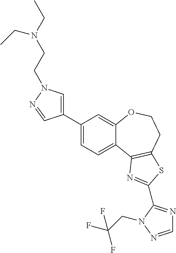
C1=C(C2=CN(CCN(CC)CC)N=C2)C=C2C(=C1)C1=C(CCO2)SC(C2=NC=NN2CC(F)(F)F)=N1
